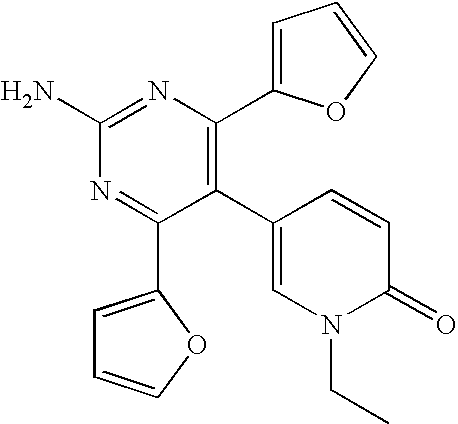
C1(C2=C(C3=CC=CO3)N=C(N)N=C2C2=CC=CO2)=CN(CC)C(=O)C=C1
